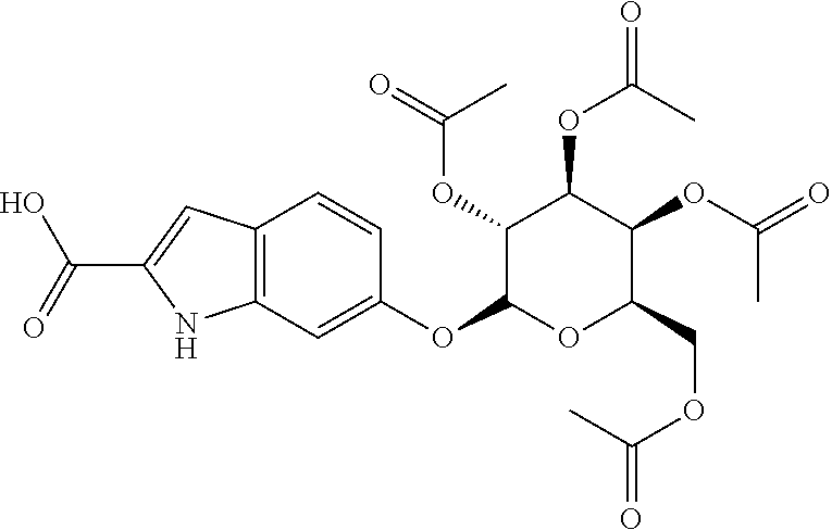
C12=C(C=C(C(=O)O)N1)C=CC(OC1C(OC(=O)C)C(OC(=O)C)C(OC(=O)C)C(COC(=O)C)O1)=C2
